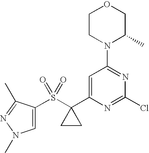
C1=C(S(C2(C3=CC(N4C(C)COCC4)=NC(Cl)=N3)CC2)(=O)=O)C(C)=NN1C
